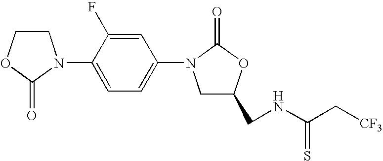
C1COC(=O)N1C1=CC=C(N2CC(CNC(C[CF3])=S)OC2=O)C=C1F
